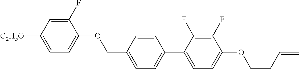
C1(F)=CC([C2H5O])=CC=C1OCC1=CC=C(C2=CC=C(OCCC=C)C(F)=C2F)C=C1
